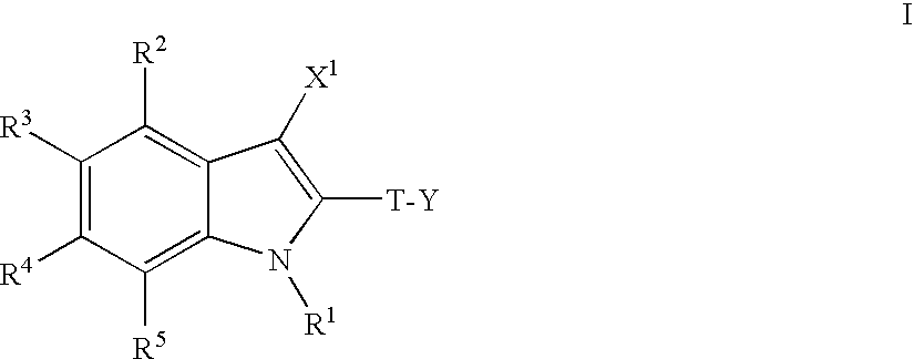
C1([R3])=C([R4])C([R5])=C2C(=C1[R2])C([X1])=C([T-Y])N2[R1]
